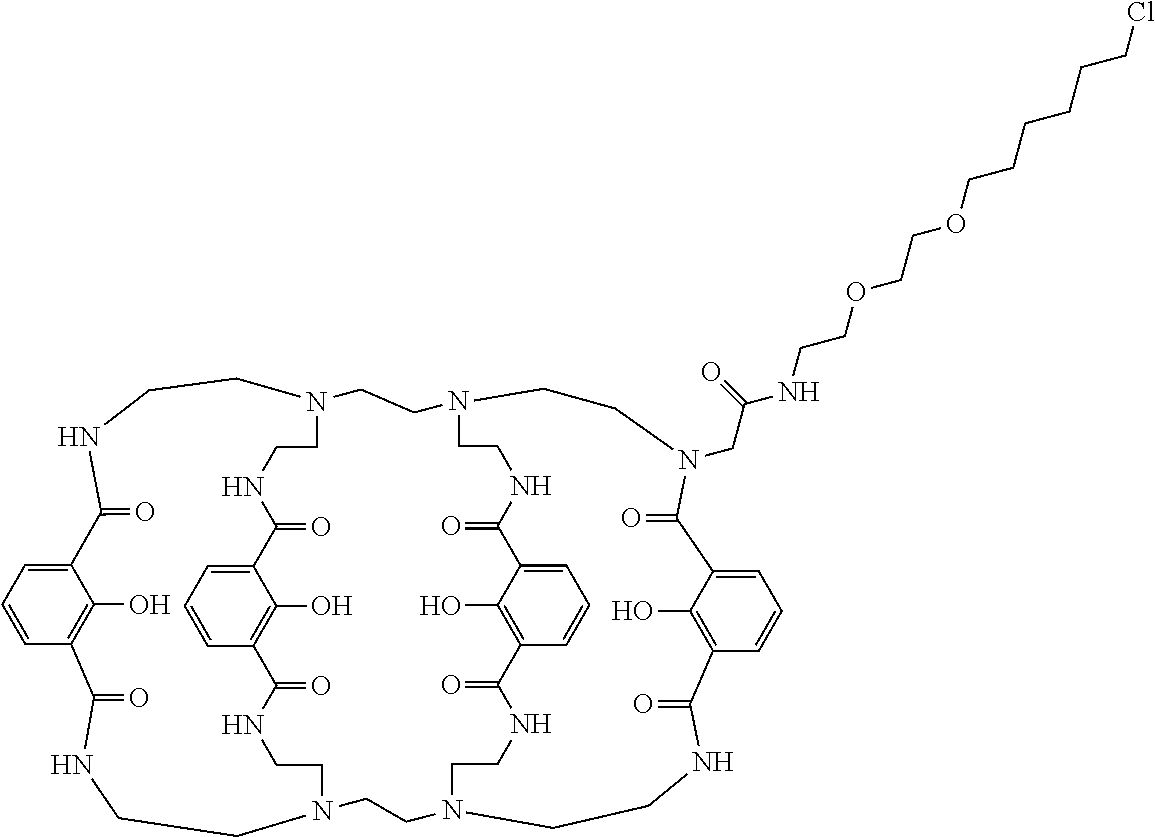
C12=CC=CC(=C1O)C(=O)NCCN1CCNC(=O)C3=C(O)C(=CC=C3)C(=O)NCCN(CCNC2=O)CCN2CCNC(=O)C3=CC=CC(=C3O)C(=O)NCCN(CCNC(=O)C3=C(O)C(=CC=C3)C(=O)N(CC(NCCOCCOCCCCCCCl)=O)CC2)CC1
